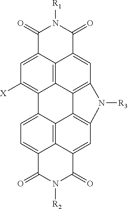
C1(=O)C2=CC([X])=C3C4=C2C(=CC2=C4C4=C(C=C5C6=C4C3=CC=C6C(=O)N([R2])C5=O)N2[R3])C(=O)N1[R1]
